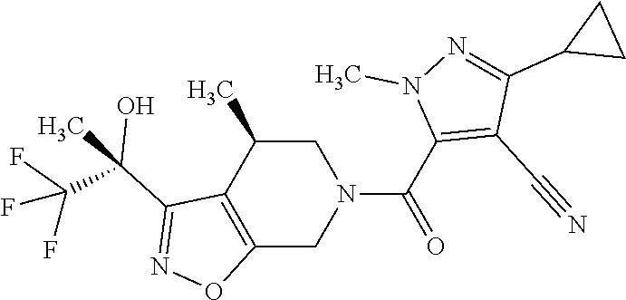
C12=C(C(C)CN(C(C3=C(C#N)C(C4CC4)=NN3C)=O)C1)C(C(C)(C(F)(F)F)O)=NO2
